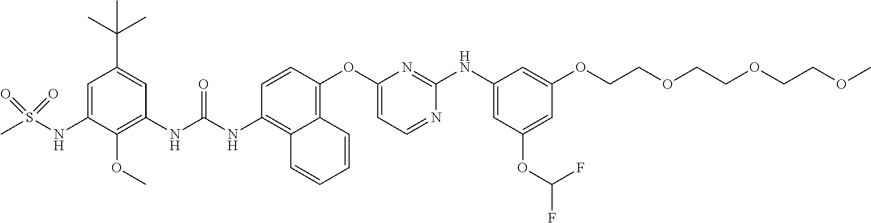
C1(NC(NC2=C3C(=C(OC4=CC=NC(NC5=CC(OC(F)F)=CC(OCCOCCOCCOC)=C5)=N4)C=C2)C=CC=C3)=O)=C(OC)C(NS(C)(=O)=O)=CC(C(C)(C)C)=C1
